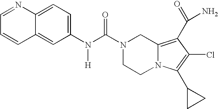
C1=NC2=CC=C(N(C(N3CCN4C(=C(C(=O)N)C(Cl)=C4C4CC4)C3)=O)[H])C=C2C=C1
